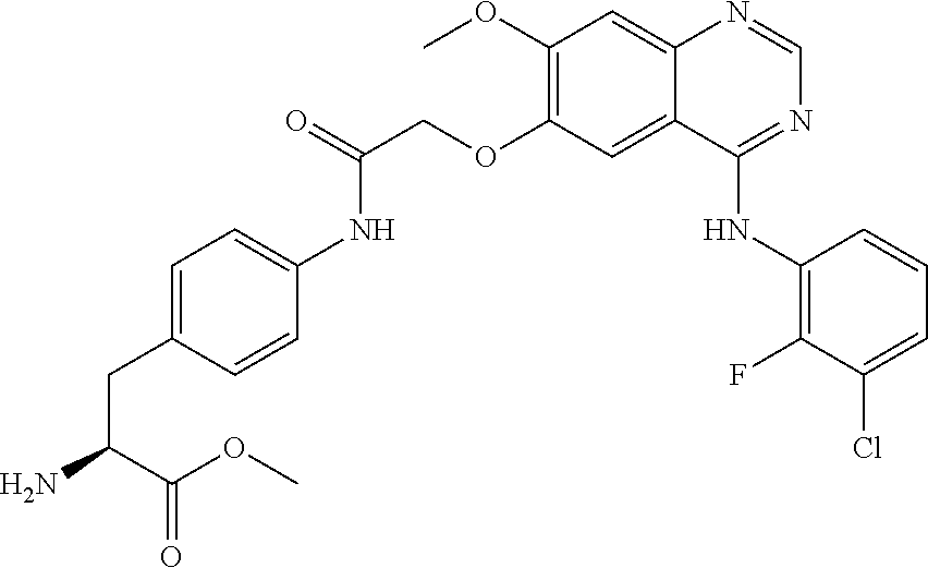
C1(OC)=C(OCC(=O)NC2=CC=C(CC(N)C(OC)=O)C=C2)C=C2C(=C1)N=CN=C2NC1=C(F)C(Cl)=CC=C1
